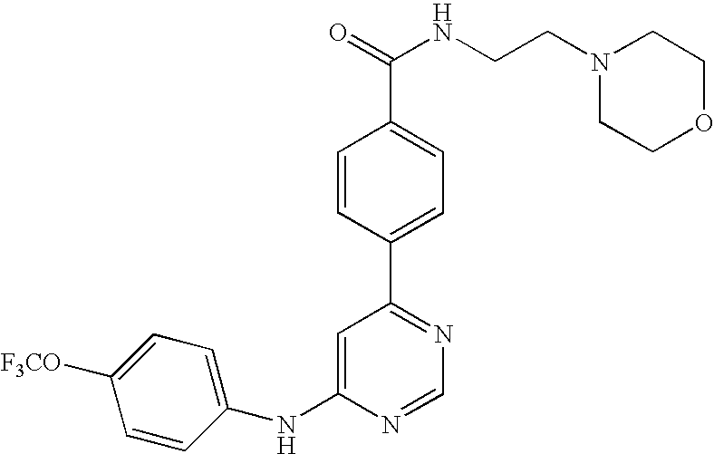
C1(NC2=CC(C3=CC=C(C(=O)NCCN4CCOCC4)C=C3)=NC=N2)=CC=C([F3CO])C=C1
